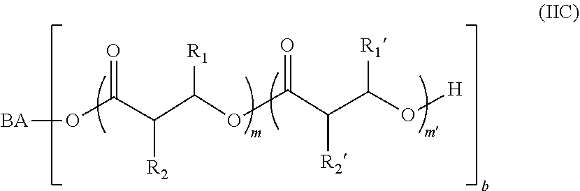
[BA]OC(C(C(OC(C(C(O[H])[R1])[R2])=O)[R1])[R2])=O
